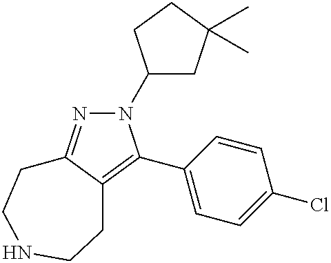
N1(C2CC(C)(C)CC2)N=C2C(=C1C1=CC=C(Cl)C=C1)CCNCC2
